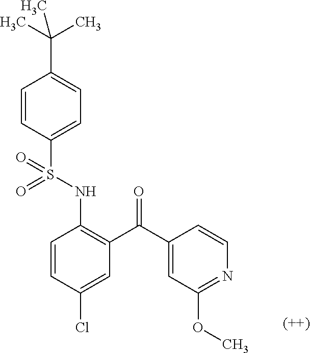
C1=CC(S(NC2=C(C(C3=CC(OC)=NC=C3)=O)C=C(Cl)C=C2)(=O)=O)=CC=C1C(C)(C)C
